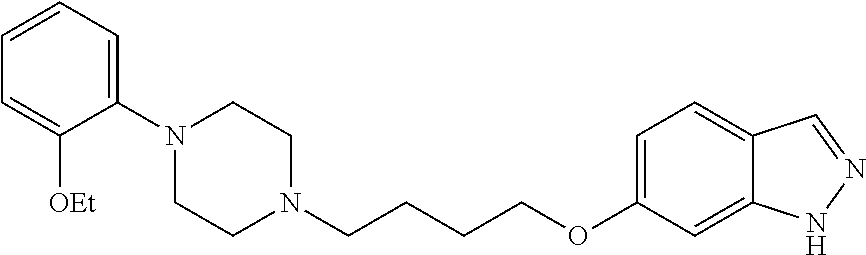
C1N(C2=CC=CC=C2[OEt])CCN(CCCCOC2=CC=C3C(=C2)NN=C3)C1
